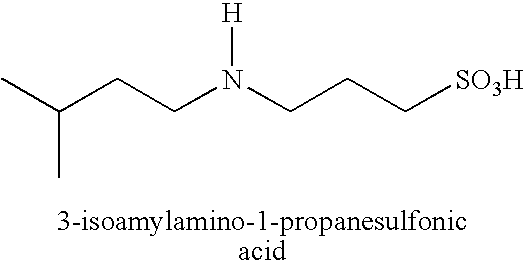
C(N(CCC[SO3H])[H])CC(C)C
